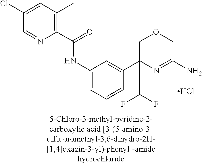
C1(C(=O)NC2=CC=CC(C3(C(F)F)N=C(N)COC3)=C2)=C(C)C=C(Cl)C=N1.Cl
